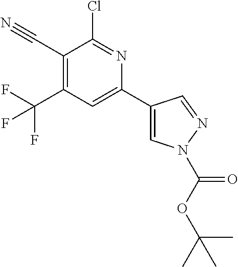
C1(C#N)=C(C(F)(F)F)C=C(C2=CN(C(OC(C)(C)C)=O)N=C2)N=C1Cl
